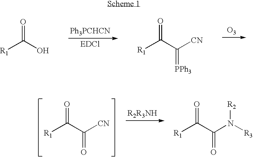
[O3].O=C(O)[R1].O=C(C(=[PPh3])[CN])[R1].[R2R3NH].O=C(C(=O)[CN])[R1].O=C(C(=O)N([R3])[R2])[R1]
